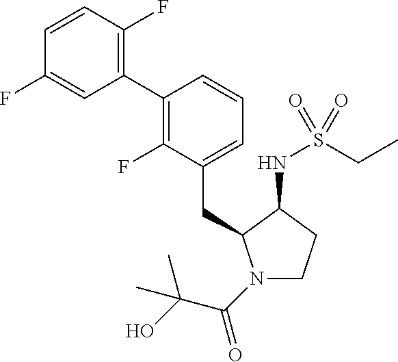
C(C1=CC=CC(C2=C(F)C=CC(F)=C2)=C1F)C1N(C(C(O)(C)C)=O)CCC1NS(CC)(=O)=O
